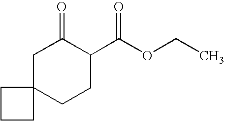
C1C2(CCC(C(OCC)=O)C1=O)CCC2
